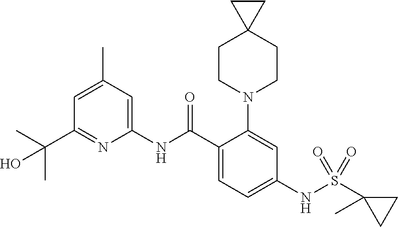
CC(C)(C1=NC(NC(C2=CC=C(NS(C3(C)CC3)(=O)=O)C=C2N2CCC3(CC2)CC3)=O)=CC(C)=C1)O
